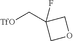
[TfO]CC1(F)COC1
